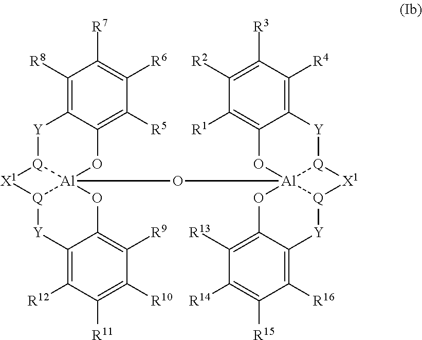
C1([R8])=C2C(=C([R5])C([R6])=C1[R7])O[Al]13(O[Al]456[Q]([Y]C7=C([R4])C([R3])=C([R2])C([R1])=C7O4)[X1][Q]5[Y]C4=C([R16])C([R15])=C([R14])C([R13])=C4O6)[Q]([Y]2)[X1][Q]1[Y]C1=C([R12])C([R11])=C([R10])C([R9])=C1O3
